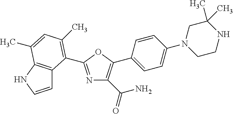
C1=CNC2=C1C(C1=NC(C(=O)N)=C(C3=CC=C(N4CCNC(C)(C)C4)C=C3)O1)=C(C)C=C2C
